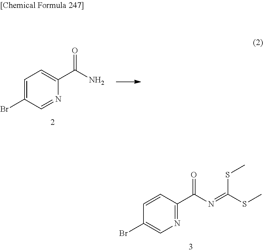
C1=CC(C(N=C(SC)SC)=O)=NC=C1Br.C1=C(Br)C=NC(C(N)=O)=C1
